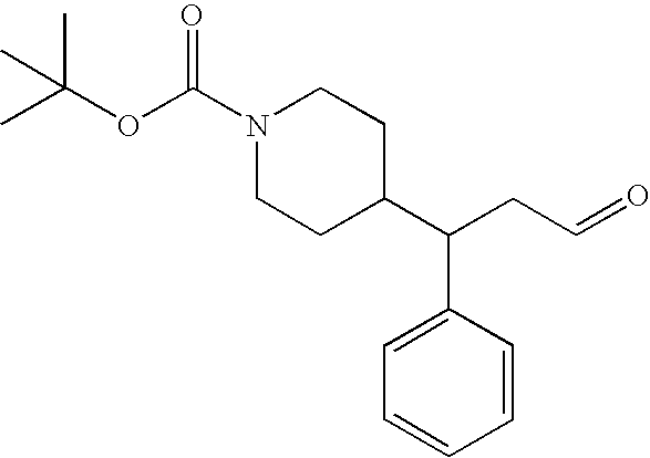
C(CC=O)(C1CCN(C(=O)OC(C)(C)C)CC1)C1=CC=CC=C1
